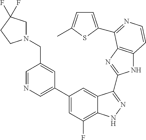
C1=C(C2=CC(F)=C3C(=C2)C(C2=NC4=C(N2)C=CN=C4C2=CC=C(C)S2)=NN3)C=C(CN2CC(F)(F)CC2)C=N1
